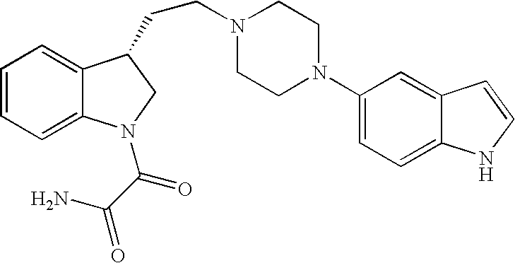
C1=CC=C2C(=C1)C(CCN1CCN(C3=CC=C4C(=C3)C=CN4)CC1)CN2C(C(N)=O)=O
